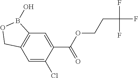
C12=C(C=C(Cl)C(C(OCCC(F)(F)F)=O)=C1)COB2O
